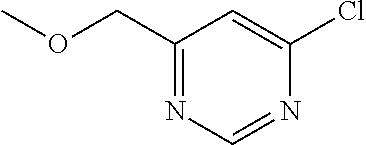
C1(COC)=NC=NC(Cl)=C1
